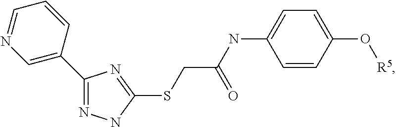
C1(C2=CN=CC=C2)=NNC(SCC(NC2=CC=C(O[R5])C=C2)=O)=N1
